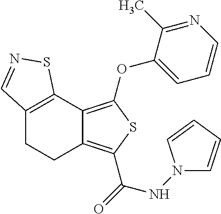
C12=C(C3=C(OC4=CC=CN=C4C)SC(C(=O)NN4C=CC=C4)=C3CC1)SN=C2
